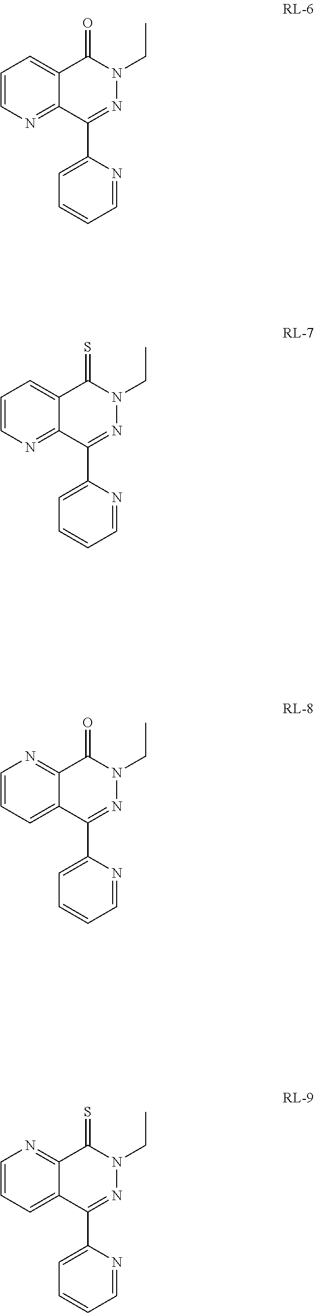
C1=C(C2=NN(CC)C(=O)C3=CC=CN=C23)N=CC=C1.C1=C(C2=NN(CC)C(=S)C3=CC=CN=C23)N=CC=C1.C1=C(C2=NN(CC)C(=O)C3=NC=CC=C23)N=CC=C1.C1=C(C2=NN(CC)C(=S)C3=NC=CC=C23)N=CC=C1
